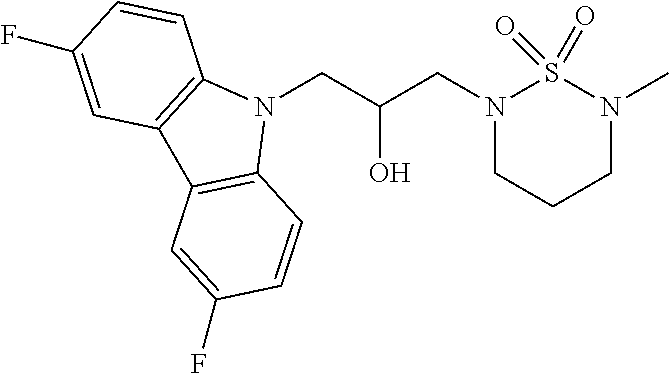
N1(CC(CN2CCCN(C)S2(=O)=O)O)C2=C(C3=C1C=CC(F)=C3)C=C(F)C=C2
